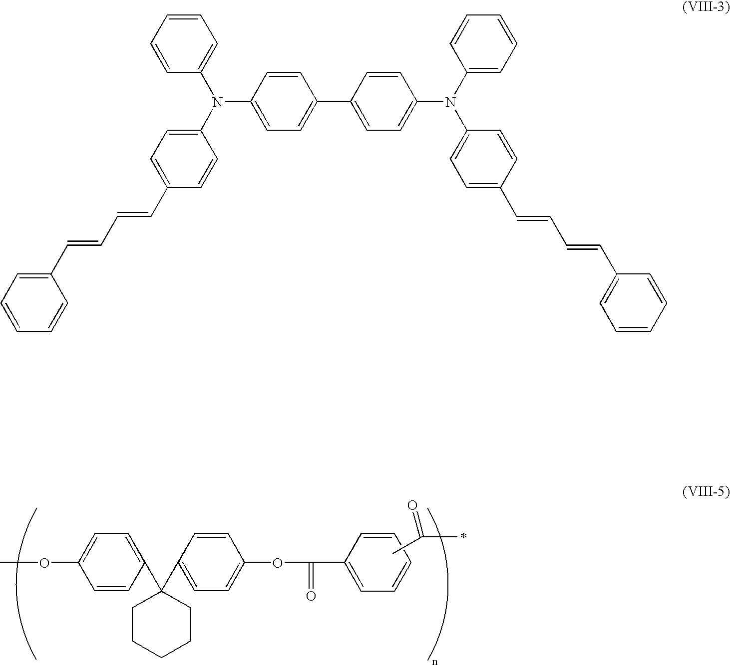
C1CCCCC1(C1=CC=C(OC)C=C1)C1=CC=C(OC(=O)C2=CC=CC=C2)C=C1.CC(=O)C.C1=CC(N(C2=CC=C(C=CC=CC3=CC=CC=C3)C=C2)C2=CC=CC=C2)=CC=C1C1=CC=C(N(C2=CC=CC=C2)C2=CC=C(C=CC=CC3=CC=CC=C3)C=C2)C=C1
